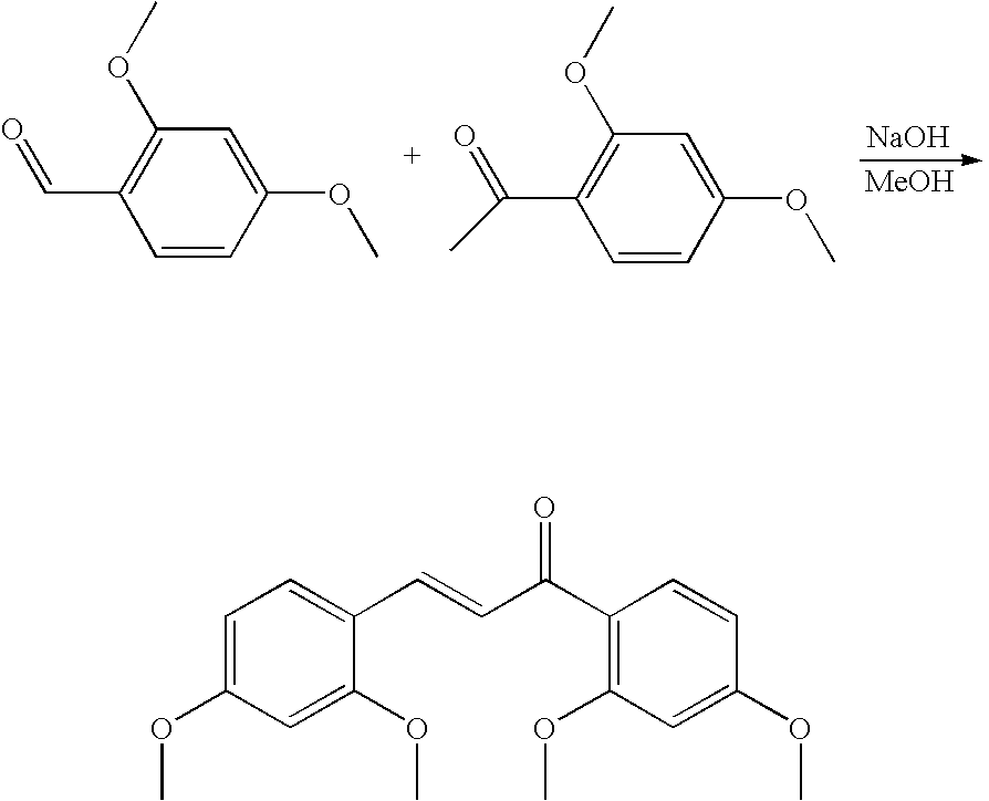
[NaOH].[MeOH].C1=C(OC)C=C(OC)C(C=CC(C2=C(OC)C=C(OC)C=C2)=O)=C1.C1=CC(OC)=CC(OC)=C1C=O.C1=CC(OC)=CC(OC)=C1C(=O)C
